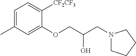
C1=C(C)C=C(OCC(CN2CCCC2)O)C([CF2CF3])=C1
